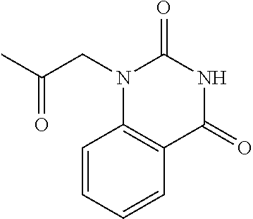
CC(CN1C2=C(C(=O)NC1=O)C=CC=C2)=O
